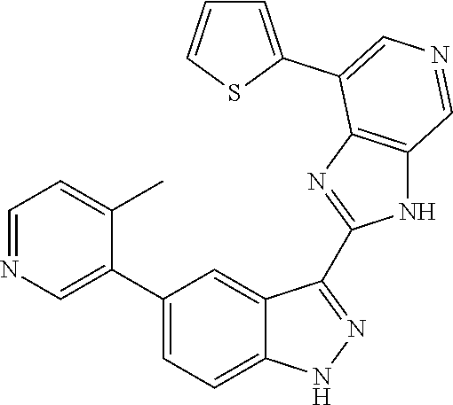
C1(C2=CN=CC=C2C)=CC=C2C(=C1)C(C1=NC3=C(N1)C=NC=C3C1=CC=CS1)=NN2
